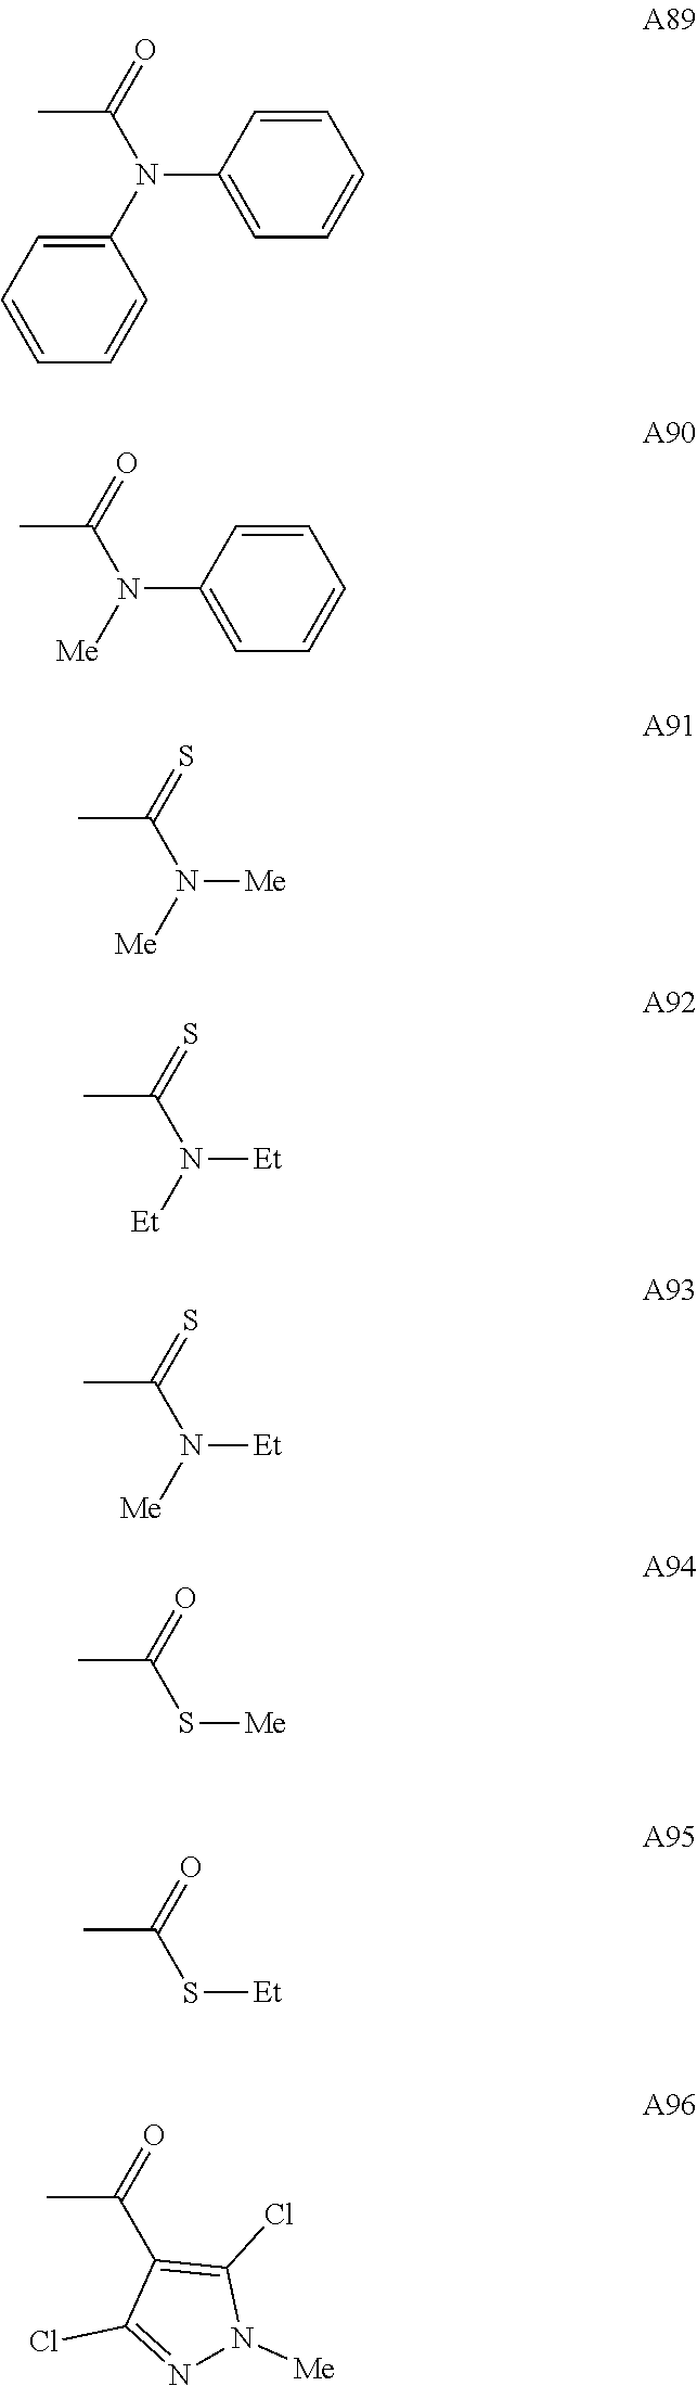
CC(=O)N(C1=CC=CC=C1)C1=CC=CC=C1.CC(=O)N([Me])C1=CC=CC=C1.CC(=S)N([Me])[Me].CC(=S)N([Et])[Et].CC(=S)N([Me])[Et].CC(=O)S[Me].CC(=O)S[Et].CC(=O)C1=C(Cl)N([Me])N=C1Cl
